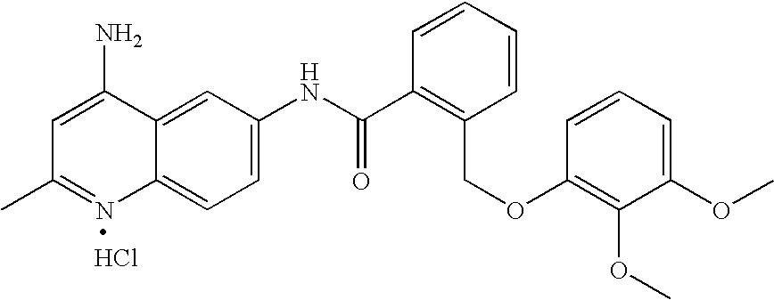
CC1=NC2=CC=C(NC(C3=C(COC4=C(OC)C(OC)=CC=C4)C=CC=C3)=O)C=C2C(N)=C1.Cl
